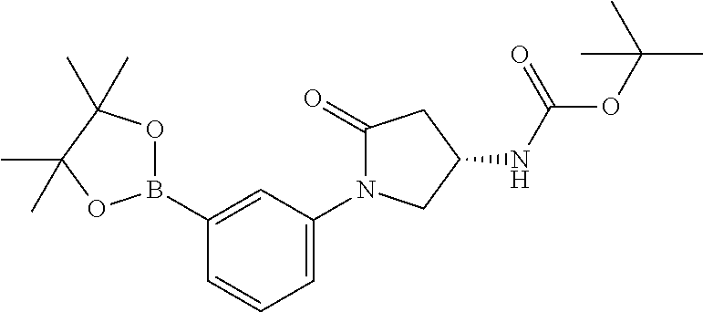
C1=CC=C(N2C(=O)CC(NC(OC(C)(C)C)=O)C2)C=C1B1OC(C)(C)C(C)(C)O1
